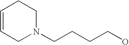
N1(CCCCO)CCC=CC1
